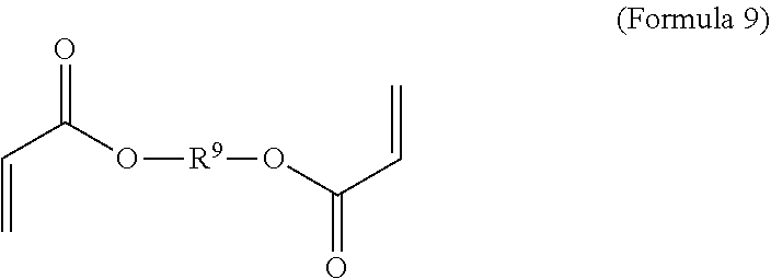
C(=C)C(O[R9]OC(C=C)=O)=O
